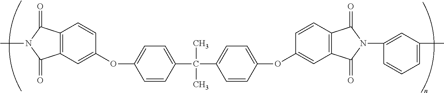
C1=CC(C(C2=CC=C(OC3=CC4=C(C=C3)C(=O)N(C3=CC(C)=CC=C3)C4=O)C=C2)(C)C)=CC=C1OC1=CC2=C(C=C1)C(=O)N(C)C2=O
